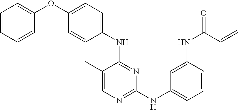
N(C1=NC(NC2=CC=CC(NC(=O)C=C)=C2)=NC=C1C)C1=CC=C(OC2=CC=CC=C2)C=C1
